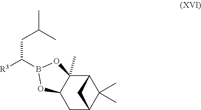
C(B1OC2C(C)(O1)C1C(C)(C)C(C2)C1)([R3])CC(C)C
